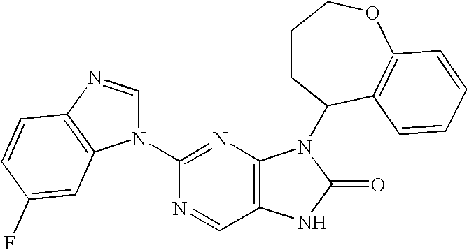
C1(N2C=NC3=C2C=C(F)C=C3)=NC2=C(C=N1)NC(=O)N2C1CCCOC2=C1C=CC=C2
